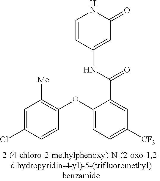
C1=C(Cl)C=CC(OC2=CC=C([CF3])C=C2C(NC2=CC(=O)NC=C2)=O)=C1[Me]
